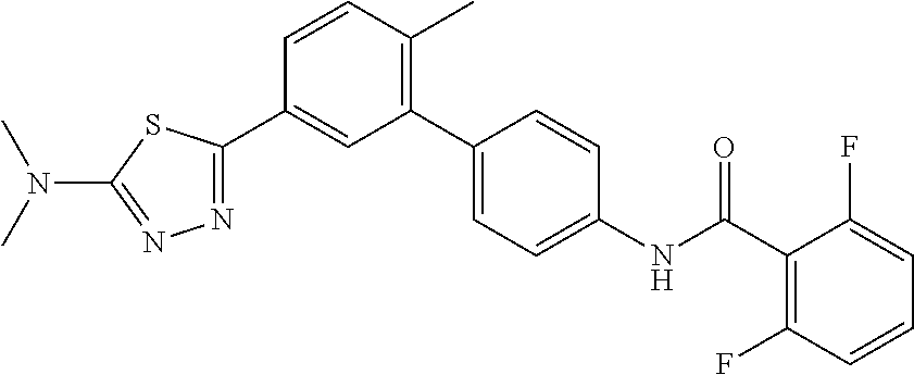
N1=C(C2=CC(C3=CC=C(NC(C4=C(F)C=CC=C4F)=O)C=C3)=C(C)C=C2)SC(N(C)C)=N1
